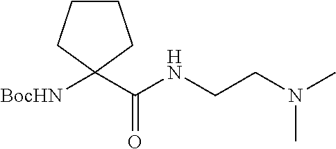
[BocHN]C1(C(NCCN(C)C)=O)CCCC1
